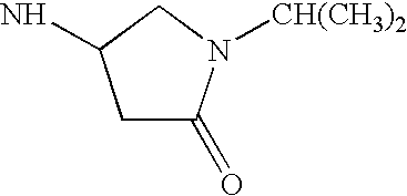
C1C(=O)N([CH(CH3)2])CC1N
